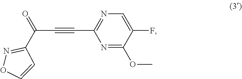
C(=O)(C#CC1=NC=C(F)C(OC)=N1)C1=NOC=C1
